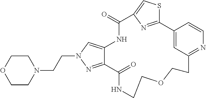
C12=NN(CCN3CCOCC3)C=C1NC(=O)C1=CSC(=N1)C1=CC(=NC=C1)CCOCCNC2=O
